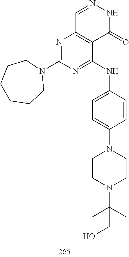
C1=NNC(=O)C2=C1N=C(N1CCCCCC1)N=C2NC1=CC=C(N2CCN(C(C)(C)CO)CC2)C=C1
